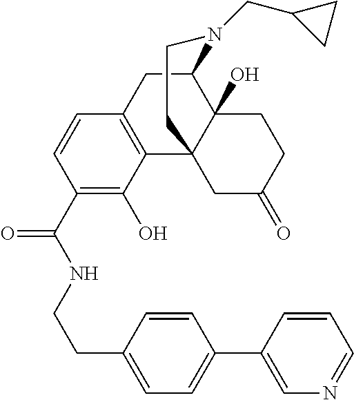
C1(C(NCCC2=CC=C(C3=CN=CC=C3)C=C2)=O)=C(O)C2=C(C=C1)CC1C3(O)C2(CCN1CC1CC1)CC(=O)CC3
